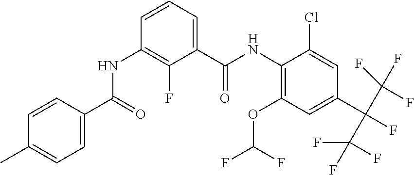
C1(OC(F)F)=C(NC(C2=CC=CC(NC(C3=CC=C(C)C=C3)=O)=C2F)=O)C(Cl)=CC(C(F)(C(F)(F)F)C(F)(F)F)=C1
